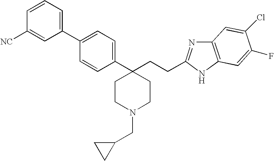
C1=C(C2=CC=CC([NC])=C2)C=CC(C2(CCC3=NC4=C(N3)C=C(F)C(Cl)=C4)CCN(CC3CC3)CC2)=C1
